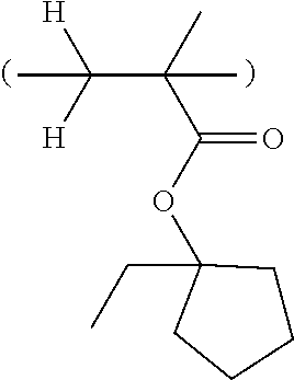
O(C(=O)C(C)(C([H])([H])C)C)C1(CC)CCCC1
